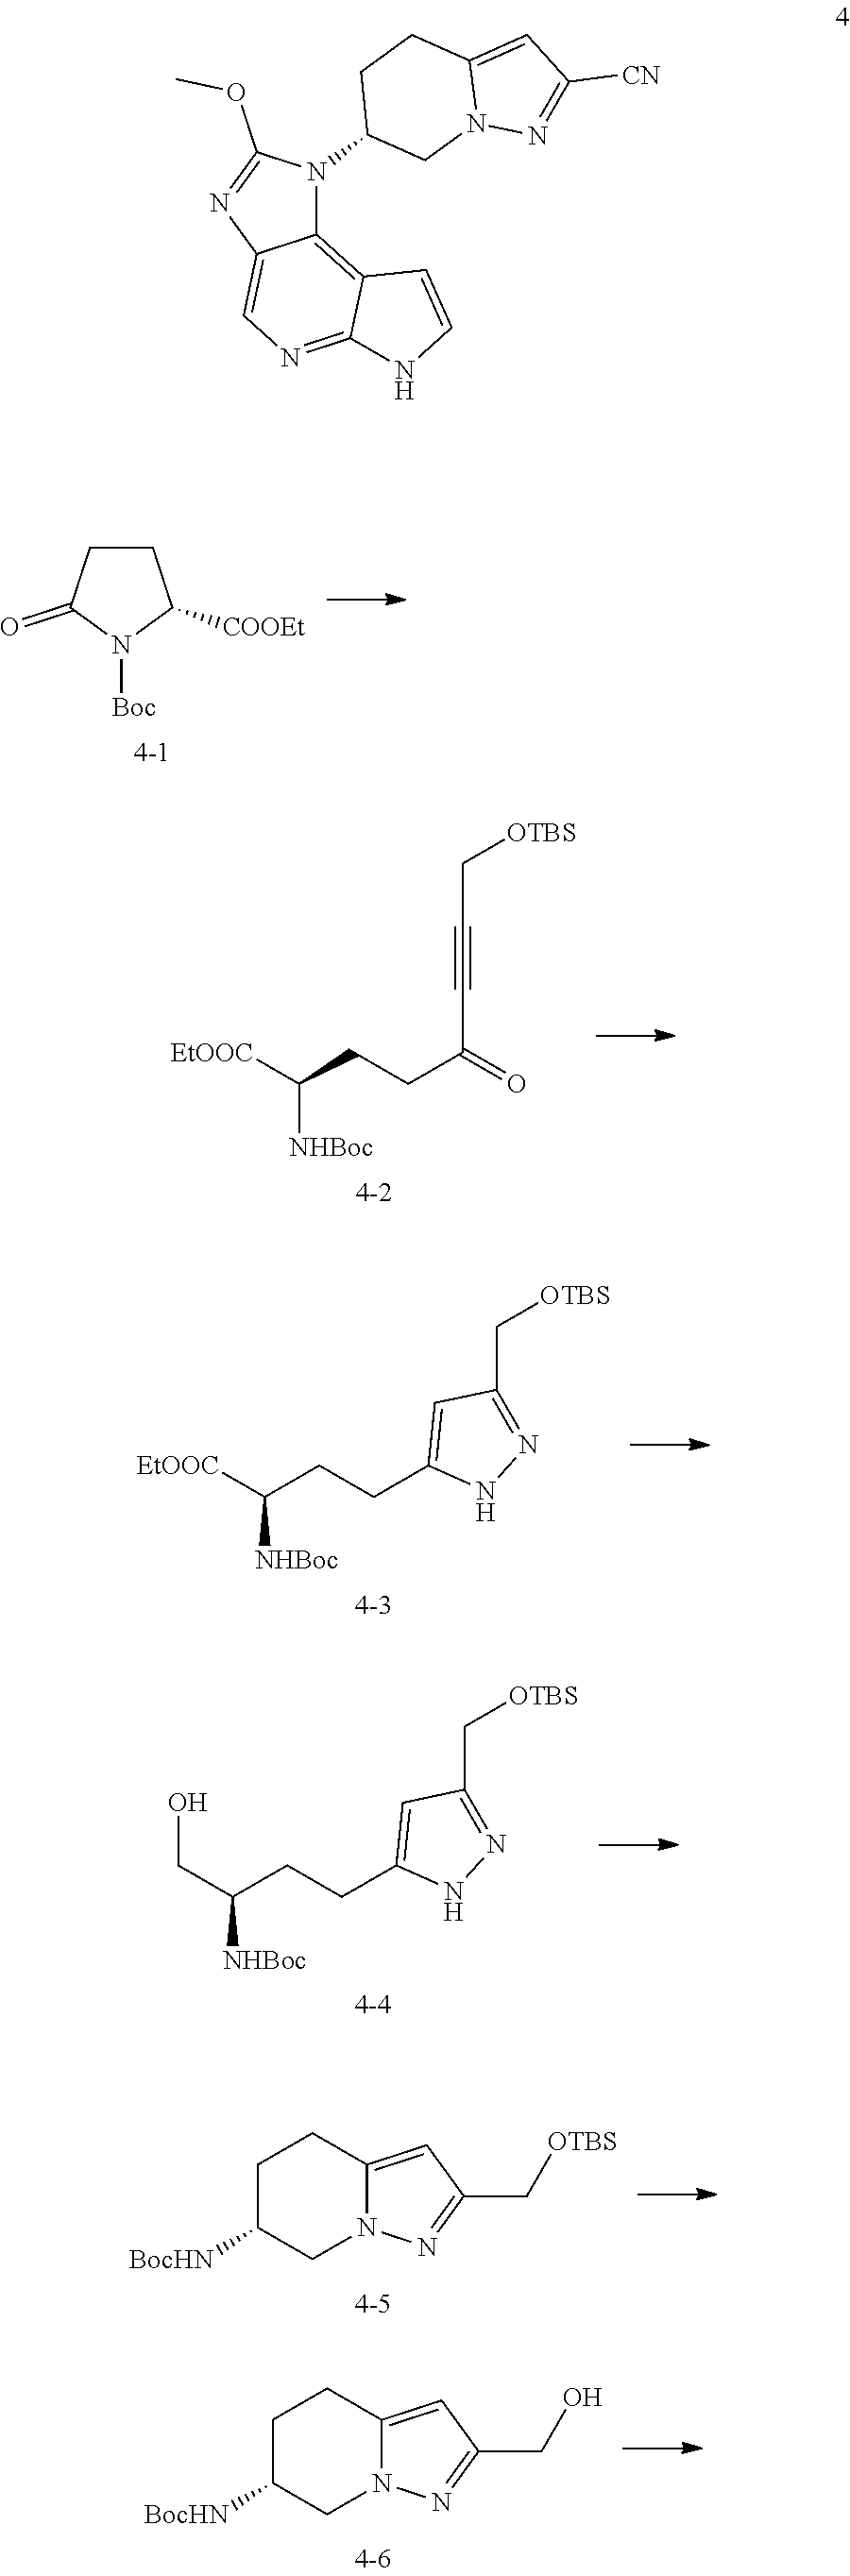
C1CC(=O)N([Boc])C1[COOEt].[EtOOC]C(CCC(=O)C#CC[OTBS])[NHBoc].[EtOOC]C(CCC1=CC(C[OTBS])=NN1)[NHBoc].C(C(CCC1=CC(C[OTBS])=NN1)[NHBoc])O.C1C([BocHN])CN2C(=CC(C[OTBS])=N2)C1.C1C([BocHN])CN2C(=CC(CO)=N2)C1.C12=C3C(=NC=C1N=C(OC)N2C1CN2C(=CC([CN])=N2)CC1)NC=C3
